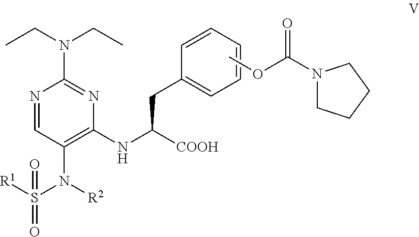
N1=CC(N(S(=O)([R1])=O)[R2])=C(NC([COOH])CC2=CC=CC=C2)N=C1N(CC)CC.N1(C(OC)=O)CCCC1
